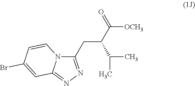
C1(CC(C([OCH3])=O)C(C)C)=NN=C2N1C=CC(Br)=C2
